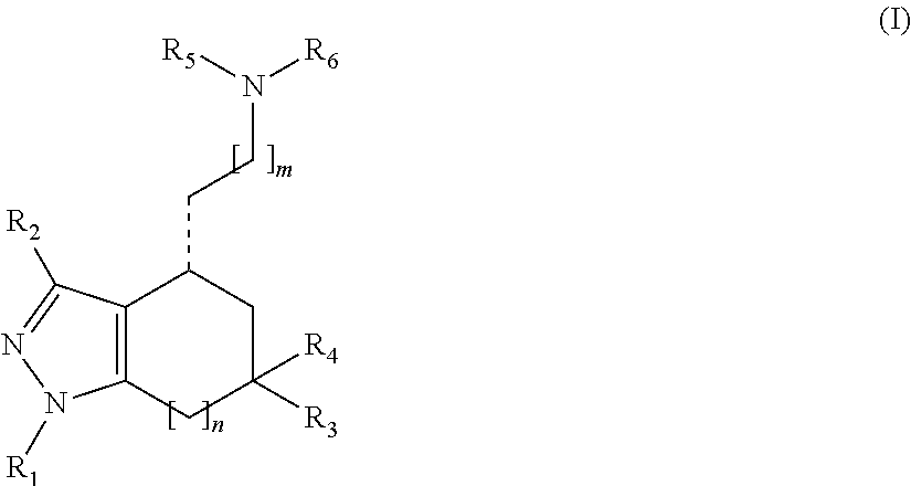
C12=C(CC([R3])([R4])CC1CCN([R6])[R5])N([R1])N=C2[R2]
